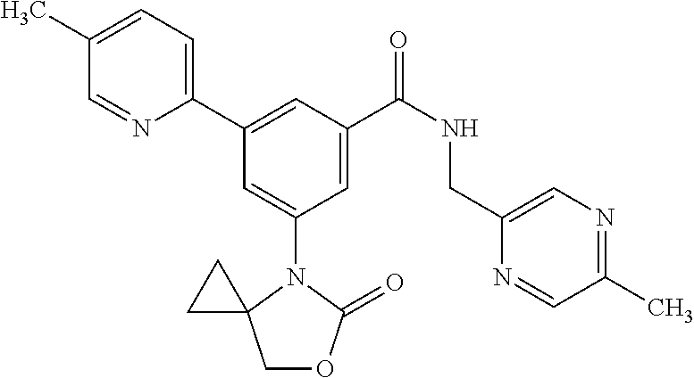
C1(C)=CC=C(C2=CC(C(NCC3=CN=C(C)C=N3)=O)=CC(N3C4(COC3=O)CC4)=C2)N=C1
